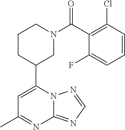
N12C(=NC=N1)N=C(C)C=C2C1CN(C(=O)C2=C(Cl)C=CC=C2F)CCC1
